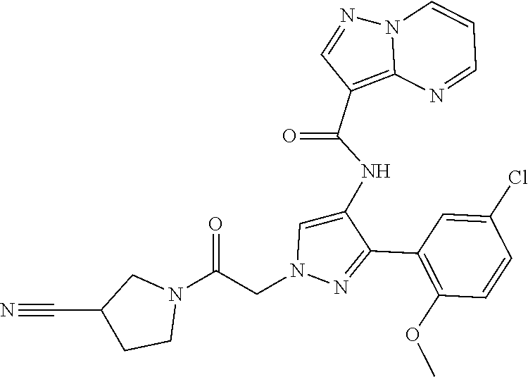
C1(C2=NN(CC(N3CC(C#N)CC3)=O)C=C2NC(C2=C3N(N=C2)C=CC=N3)=O)=C(OC)C=CC(Cl)=C1
